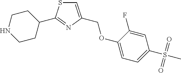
N1CCC(C2=NC(COC3=CC=C(S(C)(=O)=O)C=C3F)=CS2)CC1
